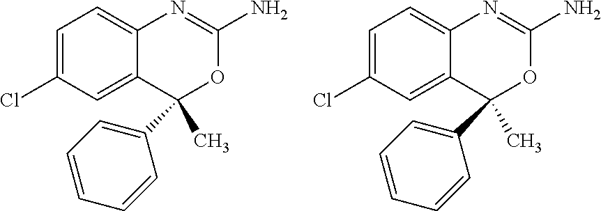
C1=C(Cl)C=C2C(=C1)N=C(N)OC2(C1=CC=CC=C1)C.C1=C(Cl)C=C2C(=C1)N=C(N)OC2(C1=CC=CC=C1)C
